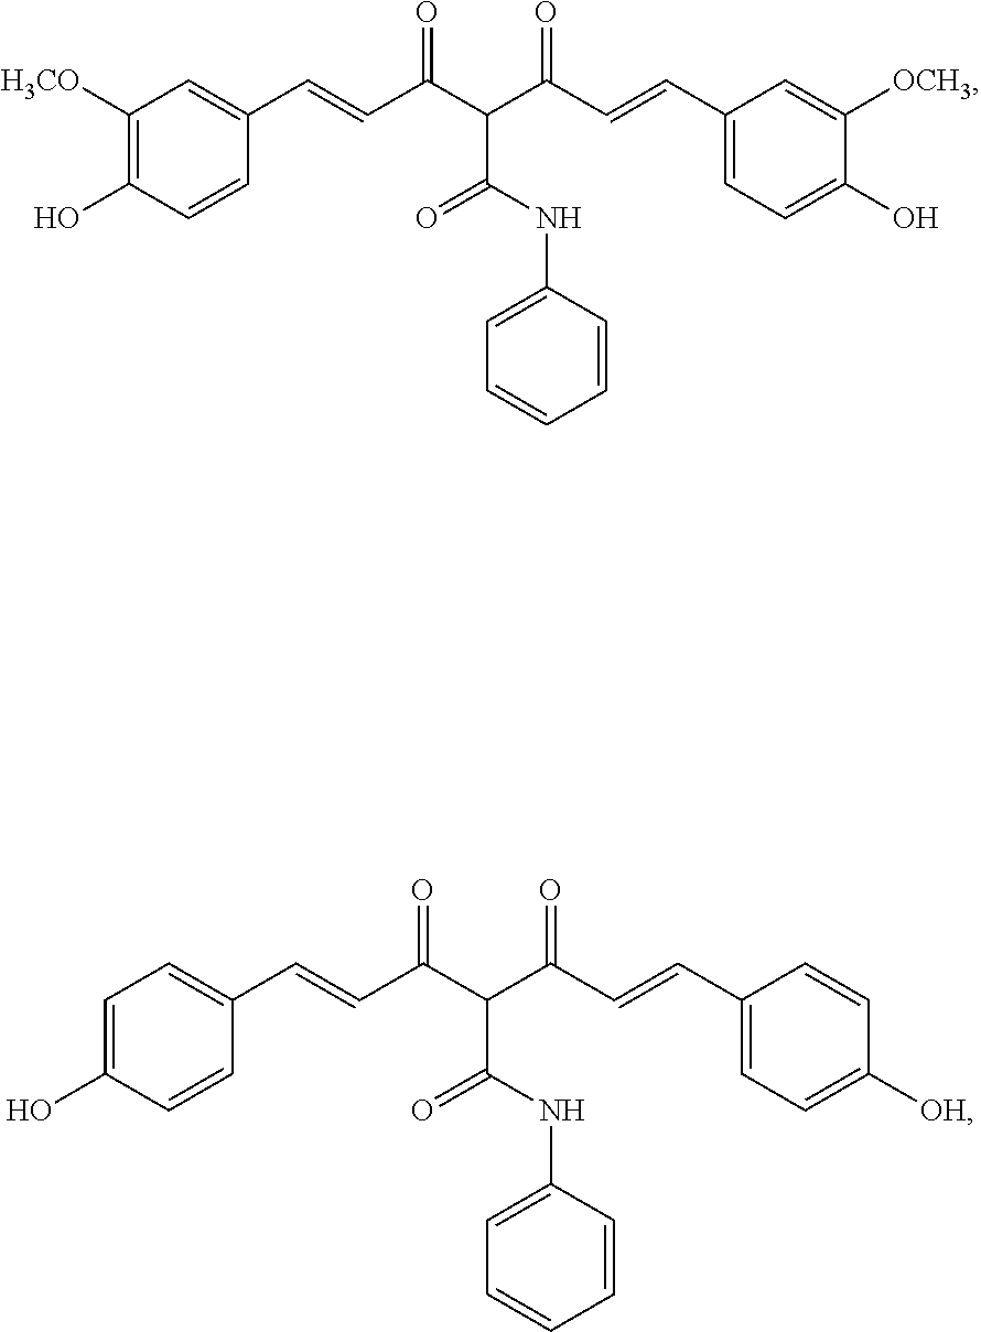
C1([H3CO])=C(O)C=CC(C=CC(C(C(C=CC2=CC=C(O)C([OCH3])=C2)=O)C(=O)NC2=CC=CC=C2)=O)=C1.C1=C(O)C=CC(C=CC(C(C(C=CC2=CC=C([OH])C=C2)=O)C(=O)NC2=CC=CC=C2)=O)=C1
